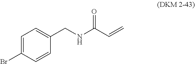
C1=C(Br)C=CC(CNC(C=C)=O)=C1
